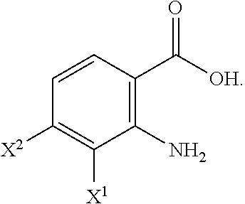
C1([X2])=C([X1])C(N)=C(C([OH])=O)C=C1
